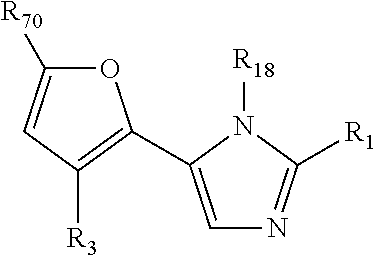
O1C([R70])=CC([R3])=C1C1=CN=C([R1])N1[R18]
